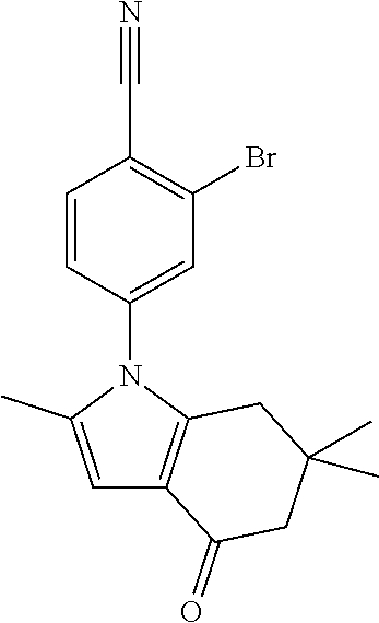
C1=C(C)N(C2=CC(Br)=C(C#N)C=C2)C2=C1C(=O)CC(C)(C)C2
